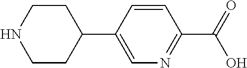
C1CC(C2=CN=C(C(=O)O)C=C2)CCN1
